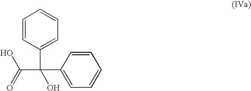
C(C(C1=CC=CC=C1)(C1=CC=CC=C1)O)(=O)O
